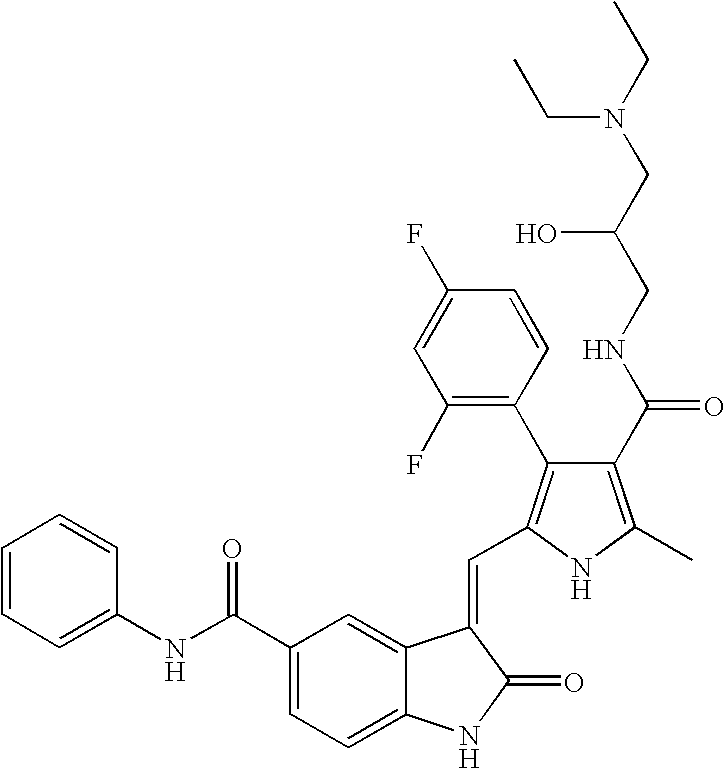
C1(C(NC2=CC=CC=C2)=O)=CC=C2C(=C1)C(=CC1=C(C3=C(F)C=C(F)C=C3)C(C(NCC(CN(CC)CC)O)=O)=C(C)N1)C(=O)N2
